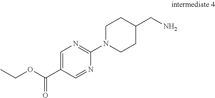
CCOC(C1=CN=C(N2CCC(CN)CC2)N=C1)=O
